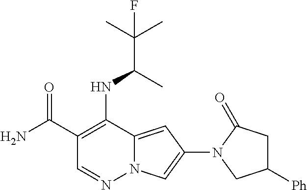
C1(C(N)=O)=C(NC(C(C)(C)F)C)C2=CC(N3CC([Ph])CC3=O)=CN2N=C1
